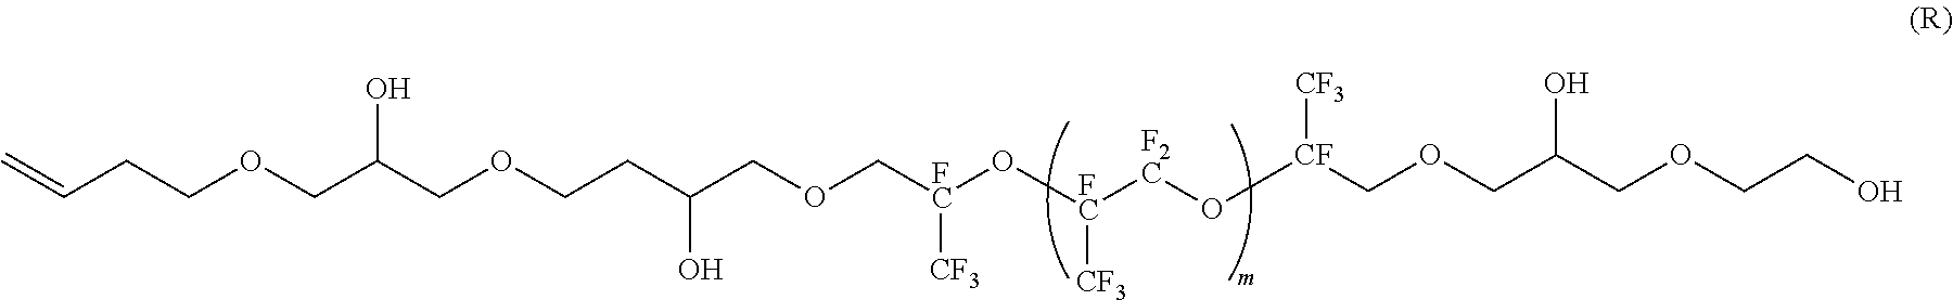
C=CCCOCC(O)COCCC(O)COC[FC](O[FC]([F2C]O[CF](COCC(COCCO)O)[CF3])[CF3])[CF3]
